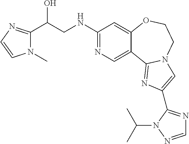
C1(NCC(O)C2=NC=CN2C)=NC=C2C(=C1)OCCN1C2=NC(C2=NC=NN2C(C)C)=C1
